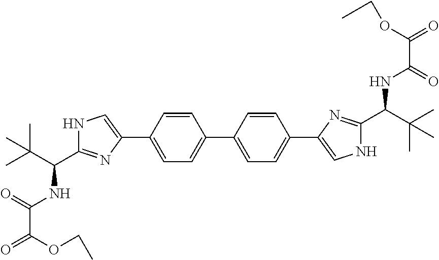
C1(C2=CC=C(C3=CNC(C(C(C)(C)C)NC(C(=O)OCC)=O)=N3)C=C2)=CC=C(C2=CNC(C(C(C)(C)C)NC(C(=O)OCC)=O)=N2)C=C1
